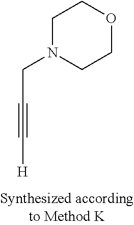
C(C#C[H])N1CCOCC1
